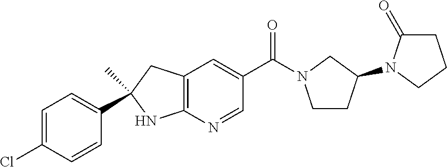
C(C1=CC2=C(N=C1)NC(C)(C1=CC=C(Cl)C=C1)C2)(=O)N1CCC(N2C(=O)CCC2)C1
